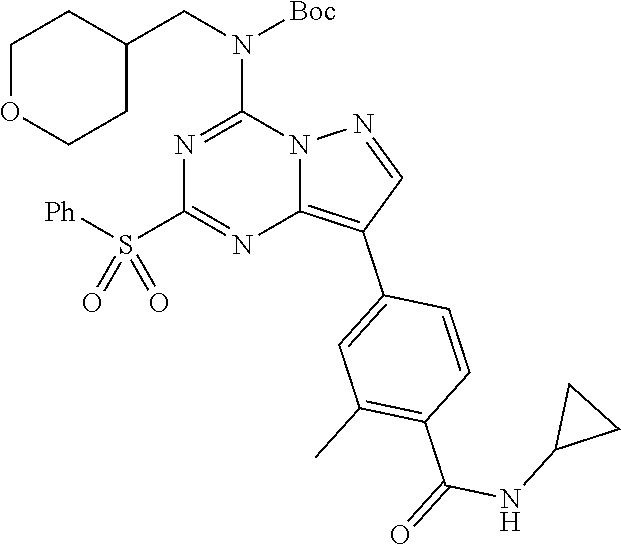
C1(CN(C2=NC(S([Ph])(=O)=O)=NC3=C(C4=CC(C)=C(C(=O)NC5CC5)C=C4)C=NN23)[Boc])CCOCC1
